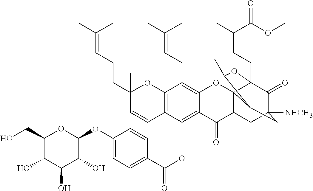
C12=C(OC(C3=CC=C(OC4C(O)C(O)C(O)C(CO)O4)C=C3)=O)C3=C(C(CC=C(C)C)=C1OC14C(C2=O)CC2([NHCH3])C(=O)C1(CC=C(C)C(=O)OC)OC(C)(C)C4C2)OC(C)(CCC=C(C)C)C=C3
